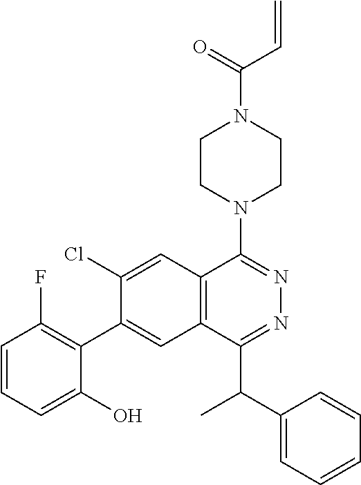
C(N1CCN(C2=NN=C(C(C3=CC=CC=C3)C)C3=C2C=C(Cl)C(C2=C(F)C=CC=C2O)=C3)CC1)(C=C)=O
